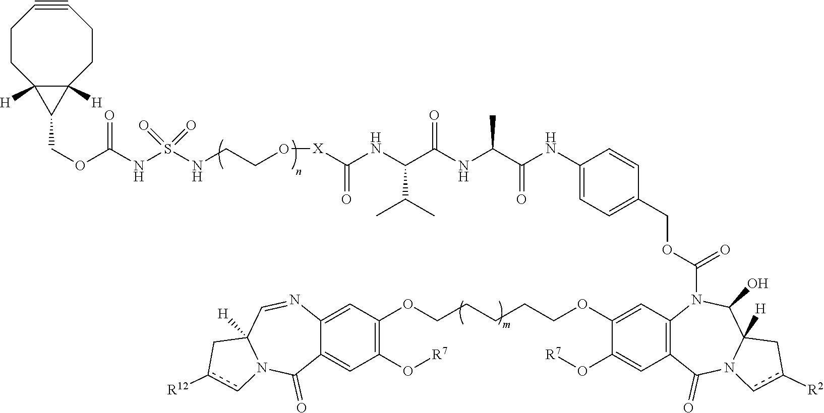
O(C(NS(NCCO[X]C(NC(C(NC(C(NC1=CC=C(COC(=O)N2C3=C(C=C(O[R7])C(OCCCCCOC4=C(O[R7])C=C5C(=C4)N=CC4([H])N(C5=O)cc([R12])C4)=C3)C(=O)N3C([H])(C2O)Cc([R2])c3)C=C1)=O)C)=O)C(C)C)=O)(=O)=O)=O)CC1C2([H])C1([H])CCC#CCC2
